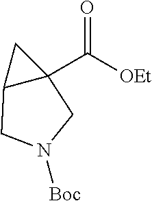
C12C(C([OEt])=O)(C1)CN([Boc])C2
